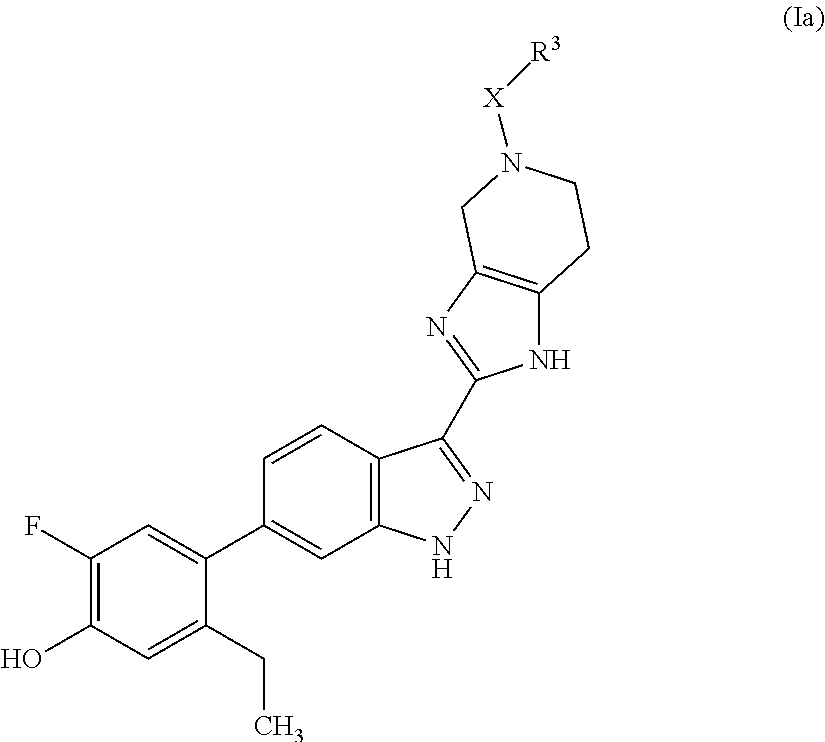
C1(F)=C(O)C=C(CC)C(C2=CC3=C(C=C2)C(C2=NC4=C(N2)CCN([X][R3])C4)=NN3)=C1
